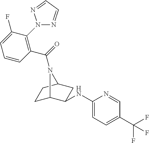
C1C2C(NC3=CC=C(C(F)(F)F)C=N3)CC(C1)N2C(=O)C1=C(N2N=CC=N2)C(F)=CC=C1
